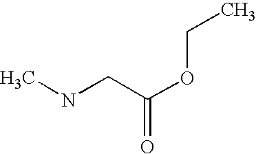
CNCC(OCC)=O
